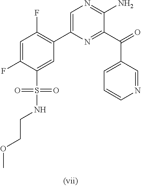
C1=C(F)C(S(=O)(NCCOC)=O)=CC(C2=CN=C(N)C(C(=O)C3=CC=CN=C3)=N2)=C1F
